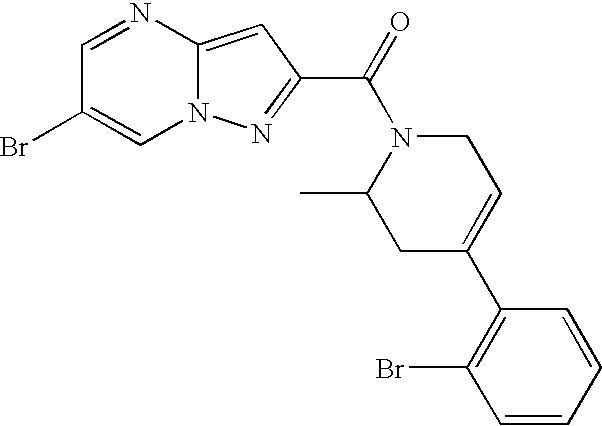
C1=NC2=CC(C(=O)N3C(C)CC(C4=C(Br)C=CC=C4)=CC3)=NN2C=C1Br
